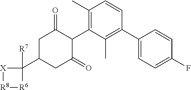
[X]1[R8][R6]C1(C1CC(=O)C(C2=C(C)C=CC(C3=CC=C(F)C=C3)=C2C)C(=O)C1)[R7]
